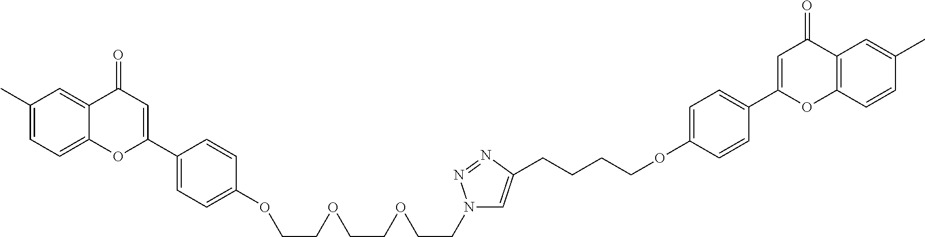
C12=CC=C(C)C=C1C(=O)C=C(C1=CC=C(OCCOCCOCCN3C=C(CCCCOC4=CC=C(C5=CC(=O)C6=C(O5)C=CC(C)=C6)C=C4)N=N3)C=C1)O2
